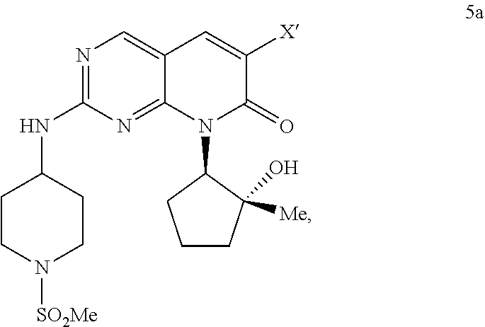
C1CN([SO2Me])CCC1NC1=NC=C2C(=N1)N(C1CCCC1([Me])O)C(=O)C([X])=C2
